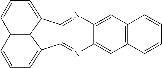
C12=NC3=CC4=C(C=C3N=C1C1=CC=CC3=C1C2=CC=C3)C=CC=C4
